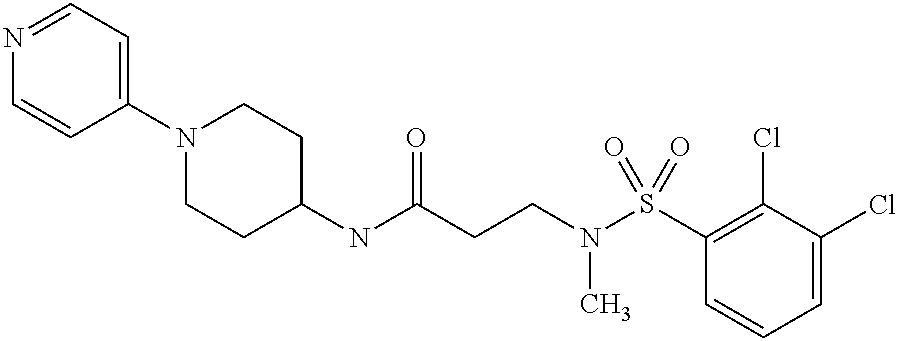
N1=CC=C(N2CCC(NC(CCN(S(C3=C(Cl)C(Cl)=CC=C3)(=O)=O)C)=O)CC2)C=C1
